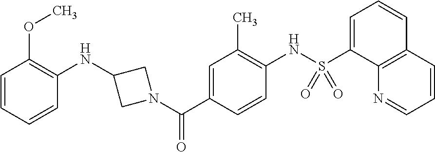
C1(NC2CN(C(C3=CC(C)=C(NS(C4=CC=CC5=C4N=CC=C5)(=O)=O)C=C3)=O)C2)=C(OC)C=CC=C1
